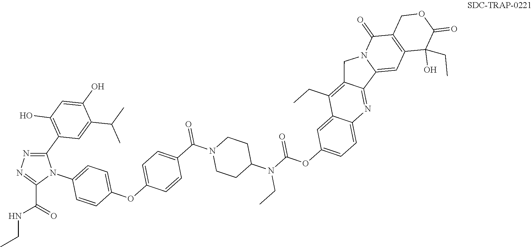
C1=CC(OC2=CC=C(C(N3CCC(N(C(OC4=CC=C5C(=C4)C(CC)=C4C(=N5)C5=CC6=C(C(=O)N5C4)COC(=O)C6(O)CC)=O)CC)CC3)=O)C=C2)=CC=C1N1C(C2=C(O)C=C(O)C(C(C)C)=C2)=NN=C1C(=O)NCC
